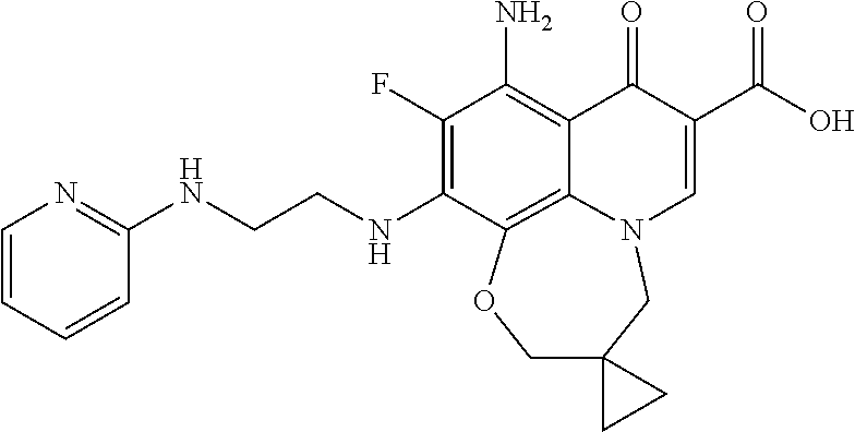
C1(F)=C(NCCNC2=NC=CC=C2)C2=C3C(=C1N)C(=O)C(C(=O)O)=CN3CC1(CO2)CC1
